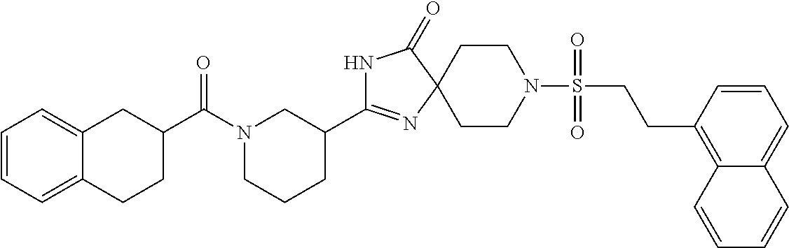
C1CN(S(=O)(=O)CCC2=C3C(=CC=C2)C=CC=C3)CCC12N=C(C1CN(C(C3CC4=CC=CC=C4CC3)=O)CCC1)NC2=O
